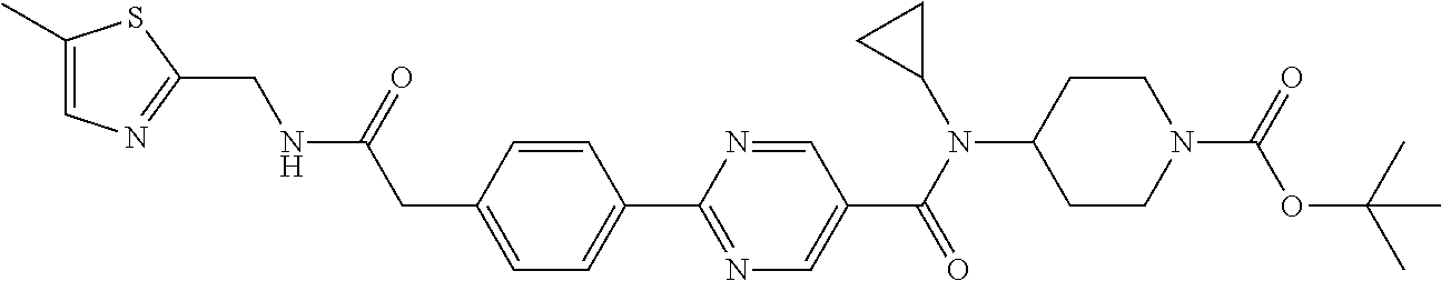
C1(CC(NCC2=NC=C(C)S2)=O)=CC=C(C2=NC=C(C(N(C3CC3)C3CCN(C(=O)OC(C)(C)C)CC3)=O)C=N2)C=C1
